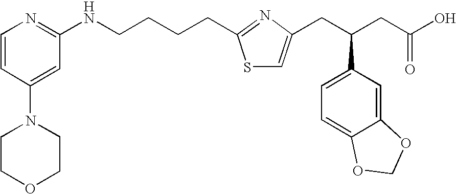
C(CC1=NC(CC(CC(O)=O)C2=CC=C3C(=C2)OCO3)=CS1)CCNC1=NC=CC(N2CCOCC2)=C1
